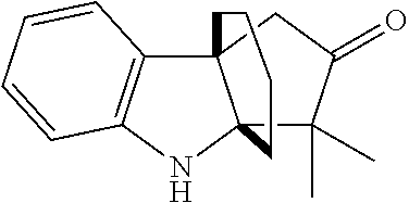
C123C4=C(NC1(C(C)(C)C(=O)C2)CCCC3)C=CC=C4
